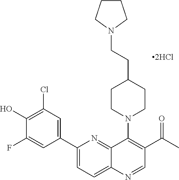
C1(C2=CC(Cl)=C(O)C(F)=C2)=CC=C2C(=N1)C(N1CCC(CCN3CCCC3)CC1)=C(C(C)=O)C=N2
